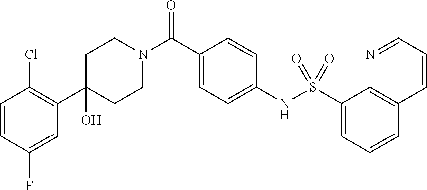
C1(O)(C2=C(Cl)C=CC(F)=C2)CCN(C(C2=CC=C(NS(C3=CC=CC4=C3N=CC=C4)(=O)=O)C=C2)=O)CC1
